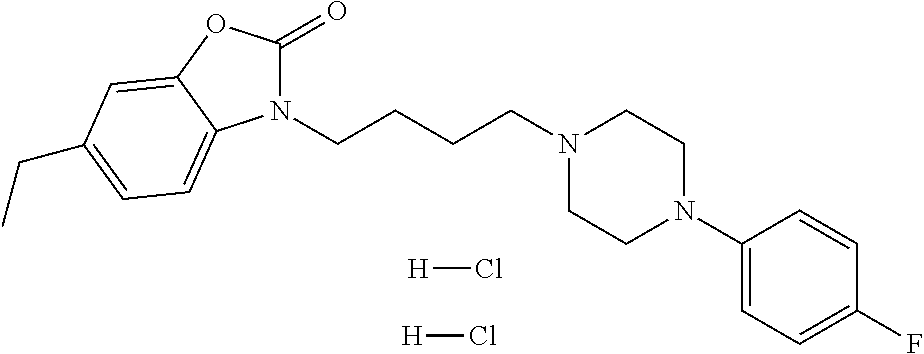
N1(CCCCN2CCN(C3=CC=C(F)C=C3)CC2)C(=O)OC2=CC(CC)=CC=C12.[H]Cl.[H]Cl
